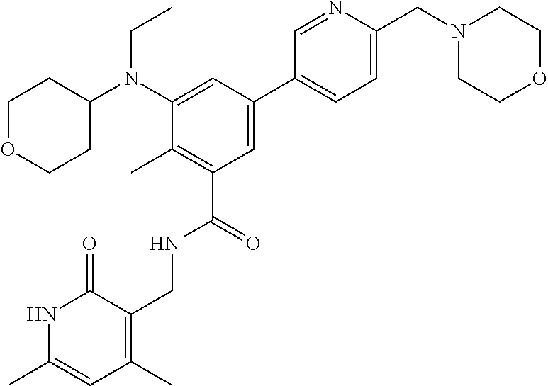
N1C(C)=CC(C)=C(CNC(C2=C(C)C(N(C3CCOCC3)CC)=CC(C3=CC=C(CN4CCOCC4)N=C3)=C2)=O)C1=O
